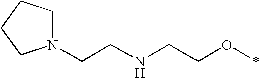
N1(CCNCCO*)CCCC1
